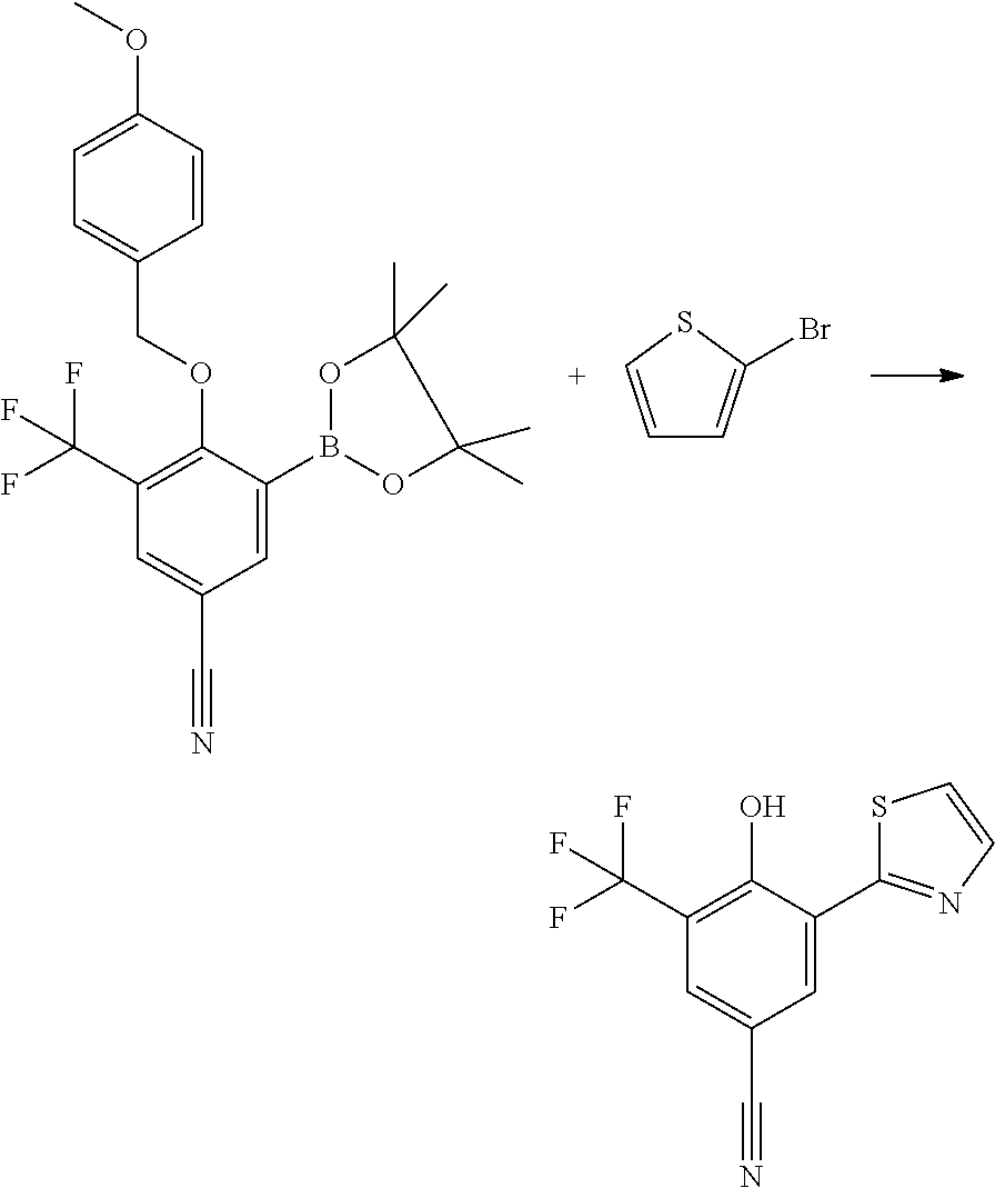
C1(C(F)(F)F)=C(OCC2=CC=C(OC)C=C2)C(B2OC(C)(C)C(C)(C)O2)=CC(C#N)=C1.C1=CSC(Br)=C1.C1(C(F)(F)F)=C(O)C(C2=NC=CS2)=CC(C#N)=C1
